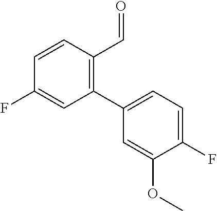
C1=CC(F)=CC(C2=CC=C(F)C(OC)=C2)=C1C=O
